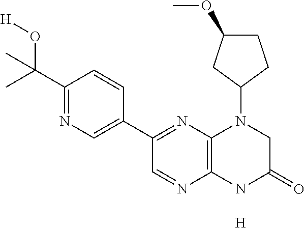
C1(C(C)(O[H])C)=NC=C(C2=NC3=C(N=C2)NC(=O)CN3C2CCC(OC)C2)C=C1.[H]
